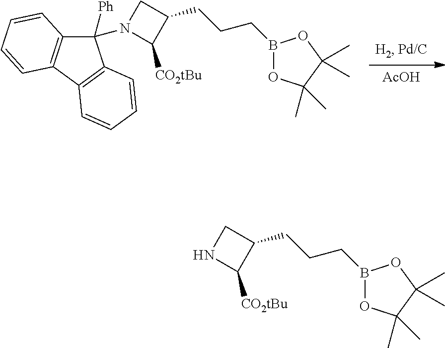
[AcOH].C1([Ph])(N2C([CO2tBu])C(CCCB3OC(C)(C)C(C)(C)O3)C2)C2=C(C3=C1C=CC=C3)C=CC=C2.N1C([CO2tBu])C(CCCB2OC(C)(C)C(C)(C)O2)C1
